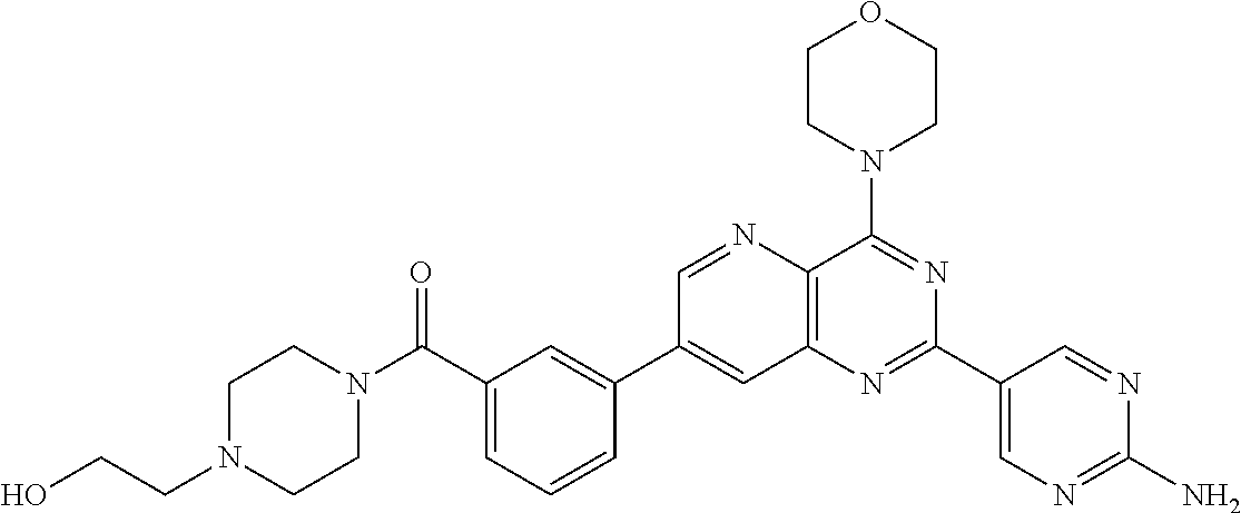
C1(C(N2CCN(CCO)CC2)=O)=CC=CC(C2=CC3=C(N=C2)C(N2CCOCC2)=NC(C2=CN=C(N)N=C2)=N3)=C1
